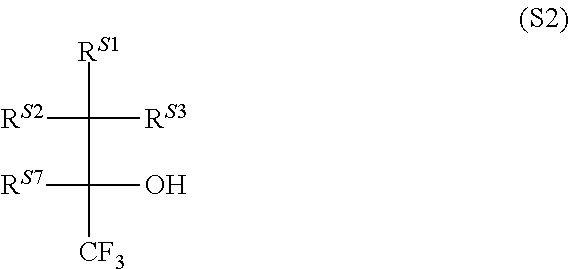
[RS1]C([RS3])([RS2])C([RS7])(O)[CF3]
